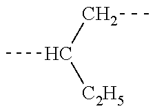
CC([C2H5])CC
